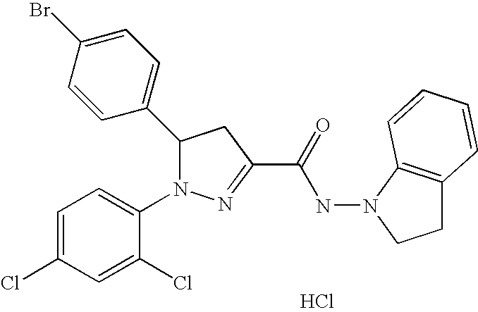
C1(C2N(C3=CC=C(Cl)C=C3Cl)N=C(C(=O)NN3C4=C(CC3)C=CC=C4)C2)=CC=C(Br)C=C1.Cl
